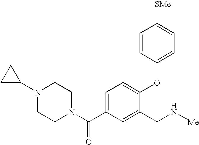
C1=C(C(N2CCN(C3CC3)CC2)=O)C=C(CN[Me])C(OC2=CC=C([SMe])C=C2)=C1
